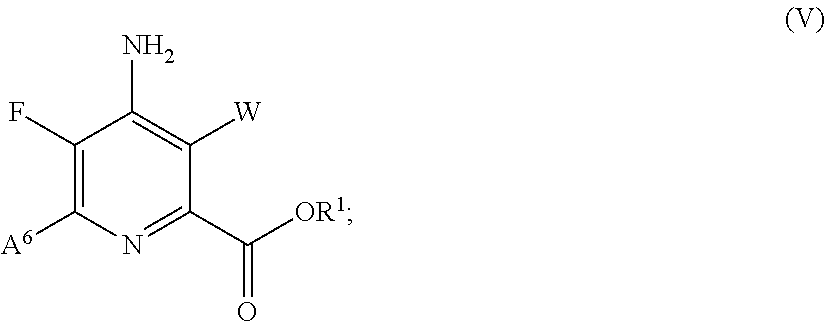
C1(F)=C([A6])N=C(C([OR1])=O)C([W])=C1N
